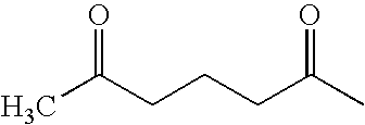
CC(CCCC(C)=O)=O
